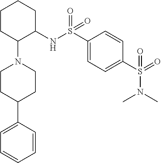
C1CC(N2CCC(C3=CC=CC=C3)CC2)C(NS(C2=CC=C(S(=O)(N(C)C)=O)C=C2)(=O)=O)CC1
